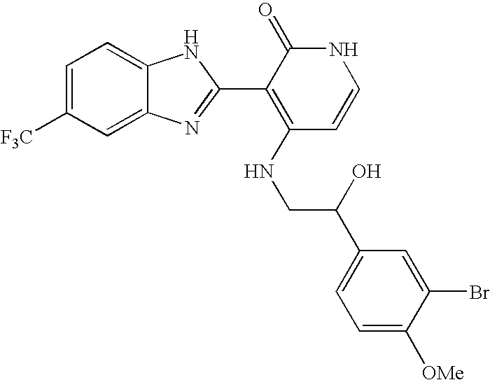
C1=C2C(=CC=C1[F3C])NC(C1=C(NCC(C3=CC=C([OMe])C(Br)=C3)O)C=CNC1=O)=N2
